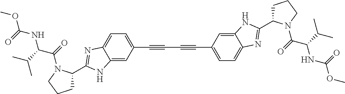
C12=CC(C#CC#CC3=CC=C4C(=C3)NC(C3CCCN3C(=O)C(C(C)C)NC(OC)=O)=N4)=CC=C1N=C(C1CCCN1C(=O)C(C(C)C)NC(OC)=O)N2
